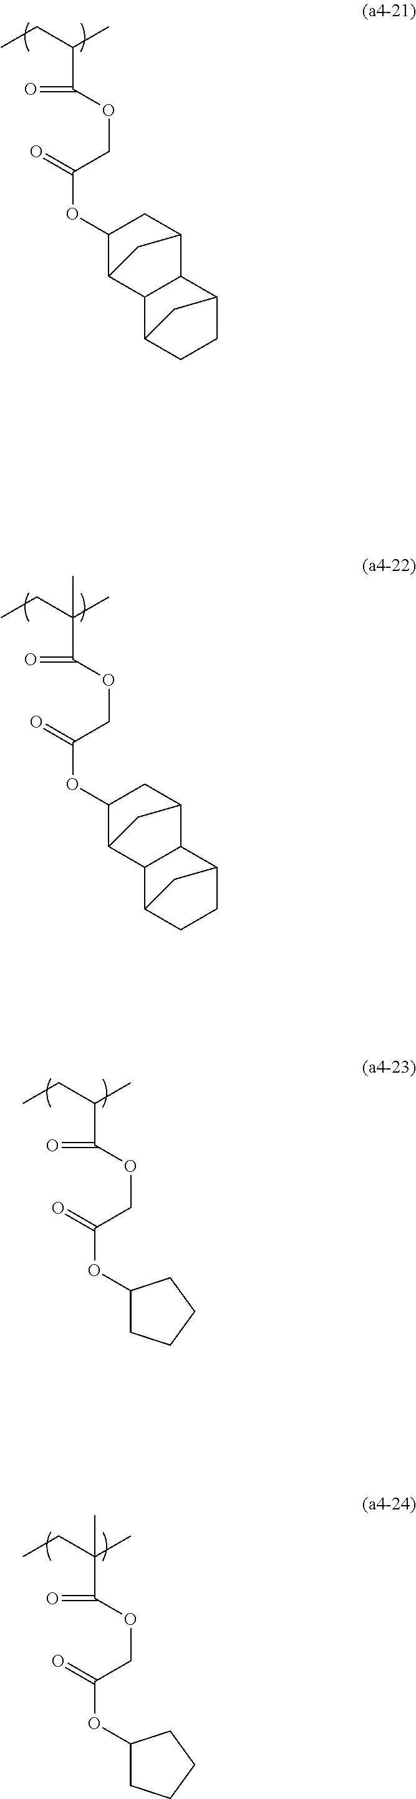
CCC(C)C(=O)OCC(=O)OC1CCCC1.CCC(C)(C(=O)OCC(=O)OC1CCCC1)C.CCC(C)C(=O)OCC(=O)OC1C2CC(C1)C1C2C2CCC1C2.CCC(C)(C(=O)OCC(=O)OC1C2CC(C1)C1C2C2CCC1C2)C
